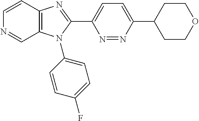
C12=C(C=CN=C1)N=C(C1=CC=C(C3CCOCC3)N=N1)N2C1=CC=C(F)C=C1
